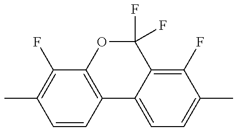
C1=CC2=C(C(F)=C1C)OC(F)(F)C1=C(F)C(C)=CC=C21
